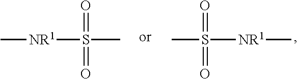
C[NR1]S(C)(=O)=O.C[NR1]S(C)(=O)=O
